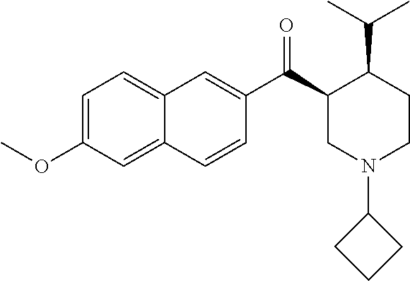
C1=C(OC)C=C2C(=C1)C=C(C(C1CN(C3CCC3)CCC1C(C)C)=O)C=C2
